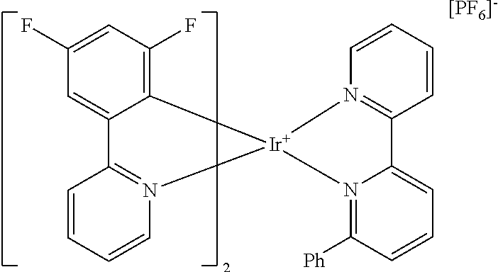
C12=C(F)C=C(F)C=C1C1=N(C=CC=C1)[Ir]21N2=C(C=CC=C2)C2=CC=CC([Ph])=N12.[[PF6]-]
